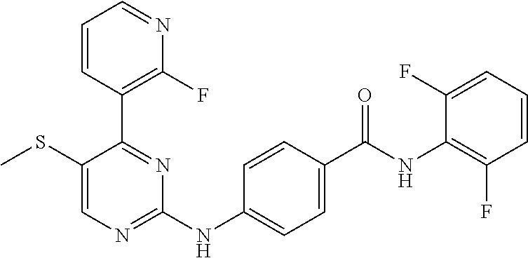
C1=CC(C2=NC(NC3=CC=C(C(NC4=C(F)C=CC=C4F)=O)C=C3)=NC=C2SC)=C(F)N=C1
